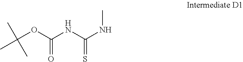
C(OC(NC(NC)=S)=O)(C)(C)C
